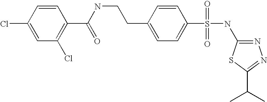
C1=C(Cl)C=CC(C(NCCC2=CC=C(S(NC3=NN=C(C(C)C)S3)(=O)=O)C=C2)=O)=C1Cl
